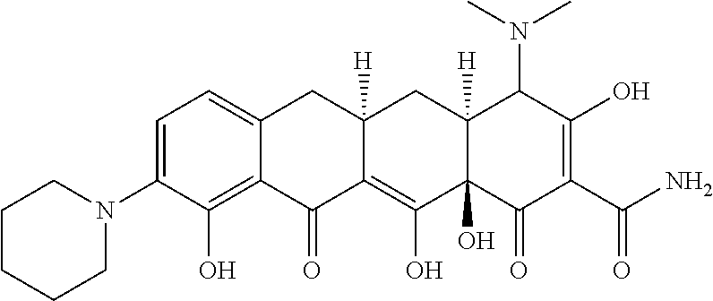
C1=C(N2CCCCC2)C(O)=C2C(=C1)CC1([H])C(=C(O)C3(O)C([H])(C1)C(N(C)C)C(O)=C(C(N)=O)C3=O)C2=O
